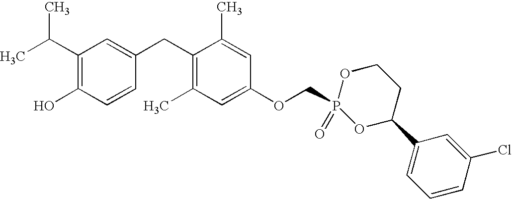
CC(C1=C(O)C=CC(CC2=C(C)C=C(OCP3(=O)OC(C4=CC=CC(Cl)=C4)CCO3)C=C2C)=C1)C
